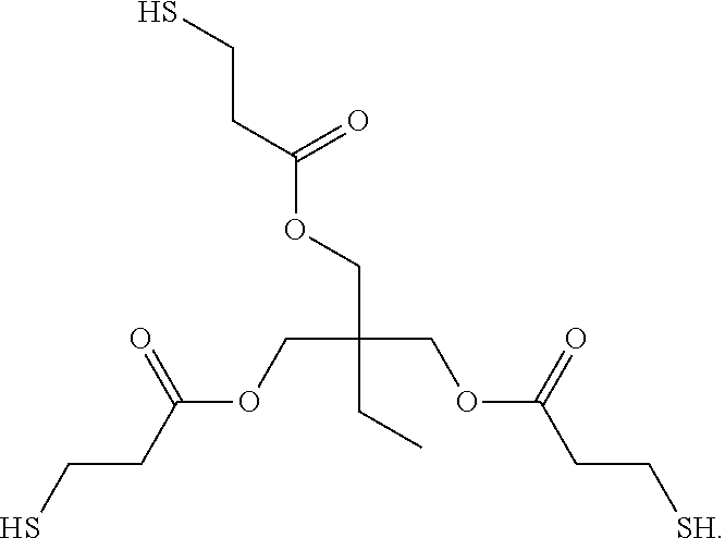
SCCC(OCC(COC(CC[SH])=O)(COC(CCS)=O)CC)=O
